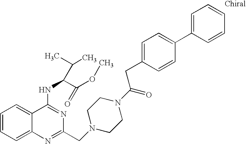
C1=CC=C2C(=C1)C(NC(C(OC)=O)C(C)C)=NC(CN1CCN(C(=O)CC3=CC=C(C4=CC=CC=C4)C=C3)CC1)=N2
